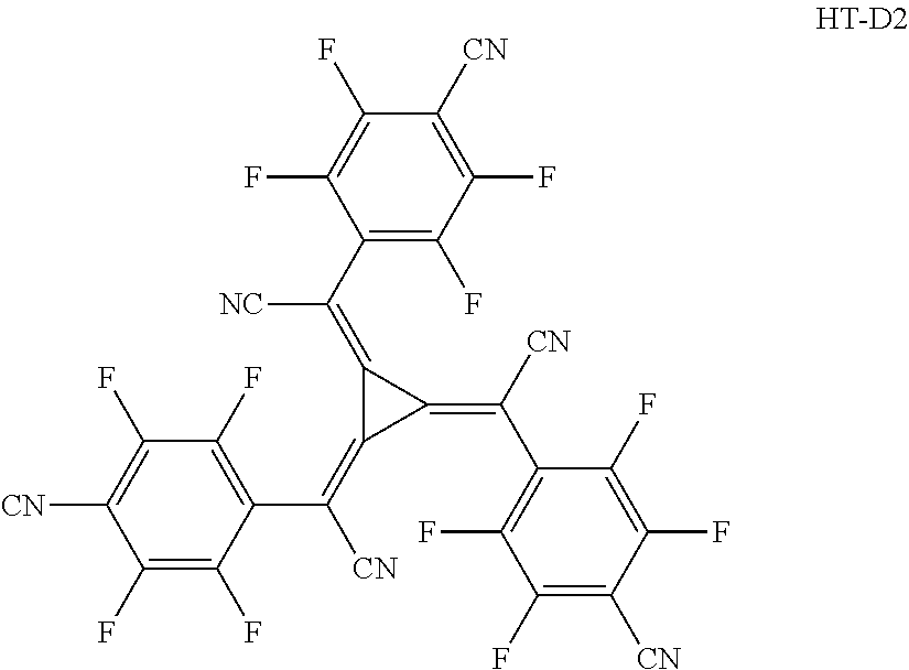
C1(=C([CN])C2=C(F)C(F)=C([CN])C(F)=C2F)C(=C([NC])C2=C(F)C(F)=C([CN])C(F)=C2F)C1=C([CN])C1=C(F)C(F)=C([CN])C(F)=C1F
